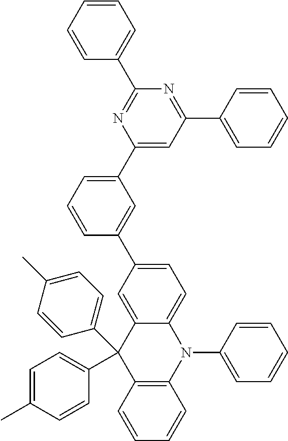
C1=CC=C(C2=CC(C3=CC=CC=C3)=NC(C3=CC=CC=C3)=N2)C=C1C1=CC=C2C(=C1)C(C1=CC=C(C)C=C1)(C1=CC=C(C)C=C1)C1=C(N2C2=CC=CC=C2)C=CC=C1
